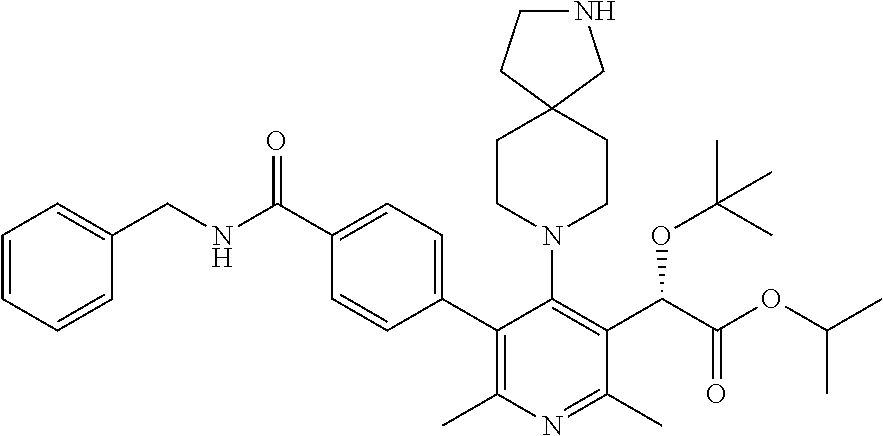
C1(C2=C(C)N=C(C)C(C(OC(C)(C)C)C(=O)OC(C)C)=C2N2CCC3(CC2)CNCC3)=CC=C(C(NCC2=CC=CC=C2)=O)C=C1
